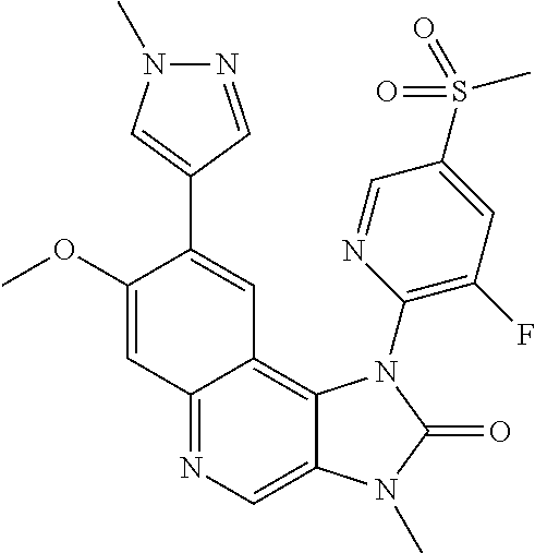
C12=NC=C3C(=C1C=C(C1=CN(C)N=C1)C(OC)=C2)N(C1=C(F)C=C(S(C)(=O)=O)C=N1)C(=O)N3C
